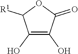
OC1=C(O)C(=O)OC1[R1]
